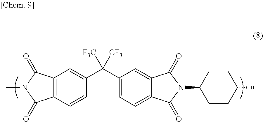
N1(C2CCC(C)CC2)C(=O)C2=CC(C(C3=CC4=C(C=C3)C(=O)N(C)C4=O)([CF3])[F3C])=CC=C2C1=O
